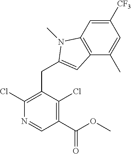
C1(Cl)=C(CC2=CC3=C(C=C([CF3])C=C3C)N2C)C(Cl)=C(C(OC)=O)C=N1
